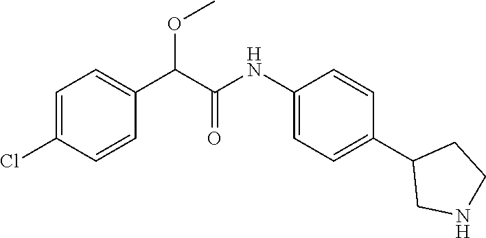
C(C1=CC=C(Cl)C=C1)(C(NC1=CC=C(C2CNCC2)C=C1)=O)OC
